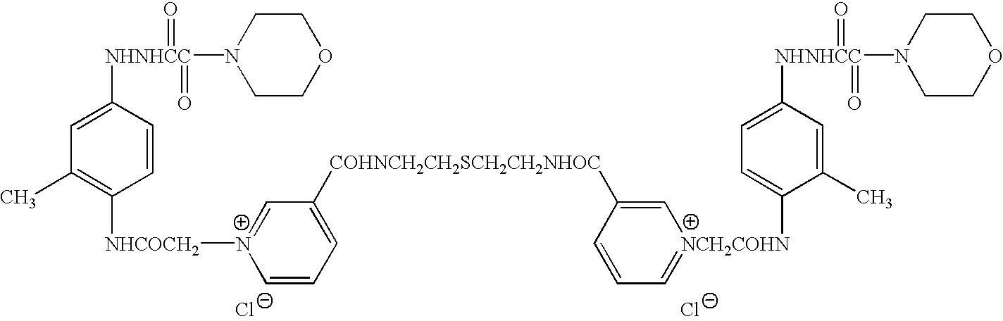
[Cl-].[Cl-].[NHNHCC](C1=CC(C)=C([NHCOCH2][N+]2=CC([COHNCH2CH2SCH2CH2NHOC]C3=C[NCH2COHN](C4=CC=C([NHNHCC](N5CCOCC5)(=O)=O)C=C4C)=CC=C3)=CC=C2)C=C1)(=O)(=O)N1CCOCC1
